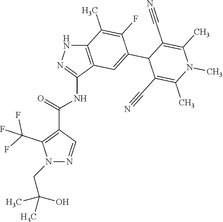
C12=C(C(NC(C3=C(C(F)(F)F)N(CC(O)(C)C)N=C3)=O)=NN1)C=C(C1C(C#N)=C(C)N(C)C(C)=C1C#N)C(F)=C2C
